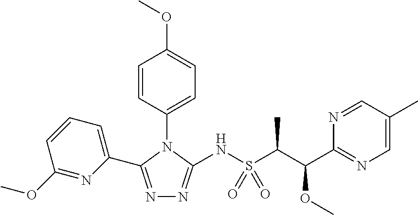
N1=C(C2=CC=CC(OC)=N2)N(C2=CC=C(OC)C=C2)C(NS(C(C)C(C2=NC=C(C)C=N2)OC)(=O)=O)=N1
